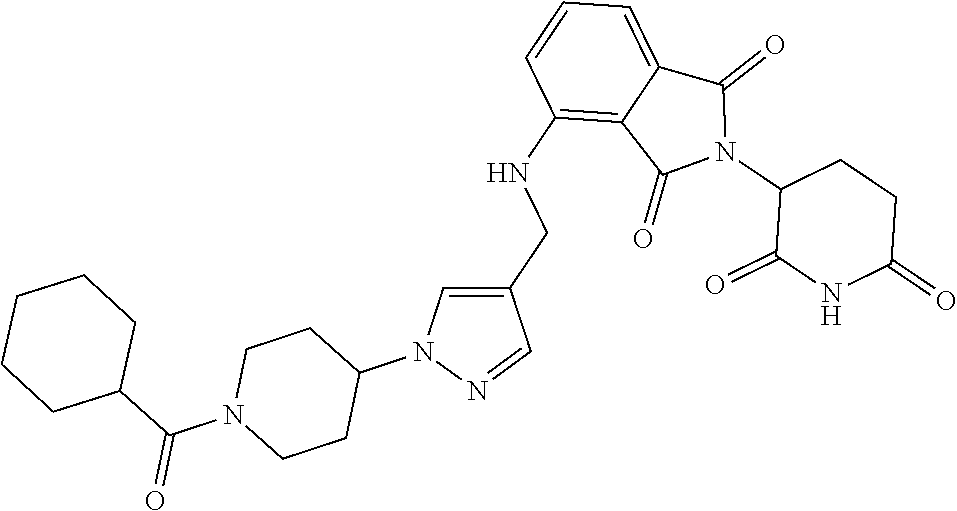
C1(NCC2=CN(C3CCN(C(C4CCCCC4)=O)CC3)N=C2)=C2C(=CC=C1)C(=O)N(C1C(=O)NC(=O)CC1)C2=O
